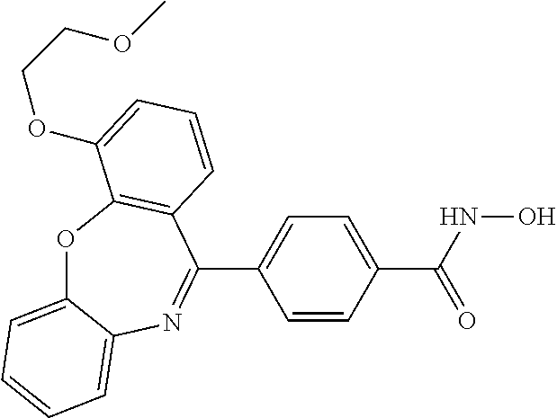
O1C2=CC=CC=C2N=C(C2=CC=C(C(NO)=O)C=C2)C2=C1C(OCCOC)=CC=C2
